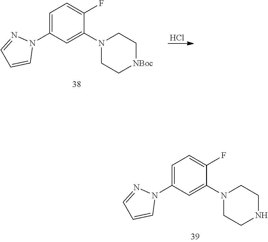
C1=C(N2N=CC=C2)C=C(N2CC[NBoc]CC2)C(F)=C1.Cl.C1=C(N2N=CC=C2)C=C(N2CCNCC2)C(F)=C1
